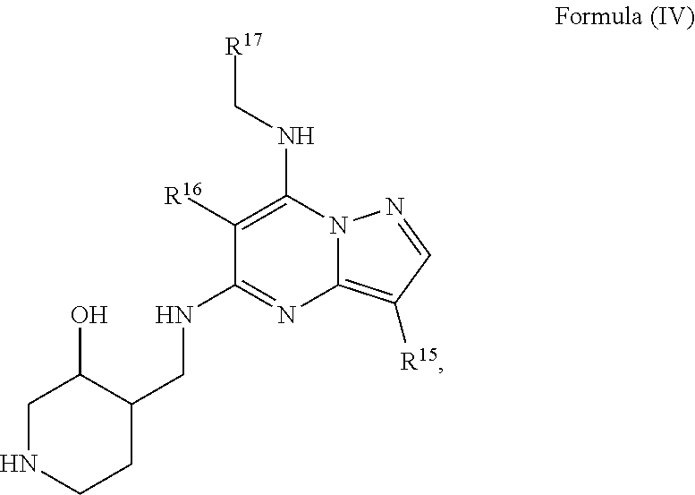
C1([R16])=C(NC[R17])N2C(=C([R15])C=N2)N=C1NCC1C(O)CNCC1
